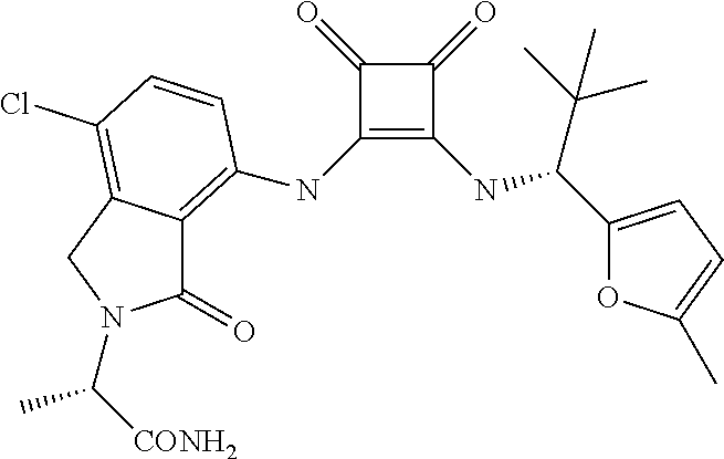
C1(=O)C(NC2=C3C(=O)N(C([CONH2])C)CC3=C(Cl)C=C2)=C(NC(C(C)(C)C)C2=CC=C(C)O2)C1=O
